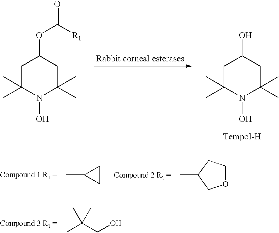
C1C(C)(C)N(O)C(C)(C)CC1OC(=O)[R1].C1C(C)(C)N(O)C(C)(C)CC1O.C1CC1C.O1CCC(C)C1.CC(CO)(C)C
